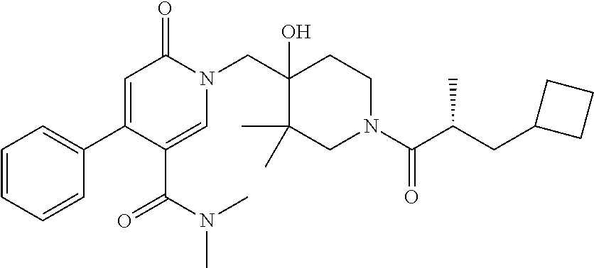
C1=CC=CC(C2=CC(=O)N(CC3(O)C(C)(C)CN(C(C(CC4CCC4)C)=O)CC3)C=C2C(=O)N(C)C)=C1
